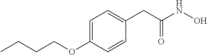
C1=C(OCCCC)C=CC(CC(NO)=O)=C1
